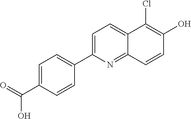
C1=C(C(=O)O)C=CC(C2=CC=C3C(=N2)C=CC(O)=C3Cl)=C1
